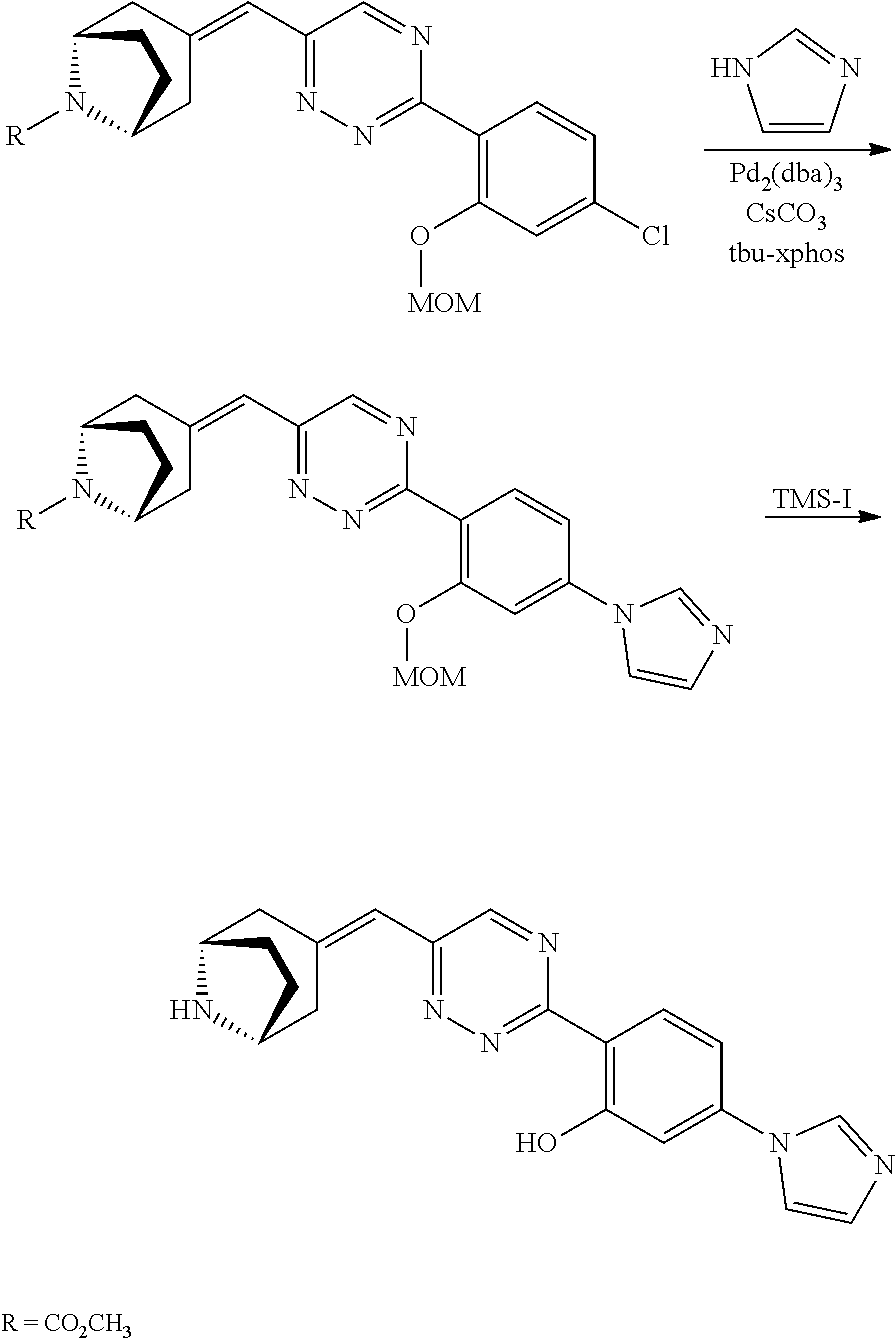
C1=CN=CN1.C1(C2=NN=C(C=C3CC4N([R])C(C3)CC4)C=N2)=C(O[MOM])C=C(Cl)C=C1.[TMS-I].C1(C2=NN=C(C=C3CC4N([R])C(C3)CC4)C=N2)=C(O[MOM])C=C(N2C=CN=C2)C=C1.C1(C2=NN=C(C=C3CC4NC(C3)CC4)C=N2)=C(O)C=C(N2C=CN=C2)C=C1
